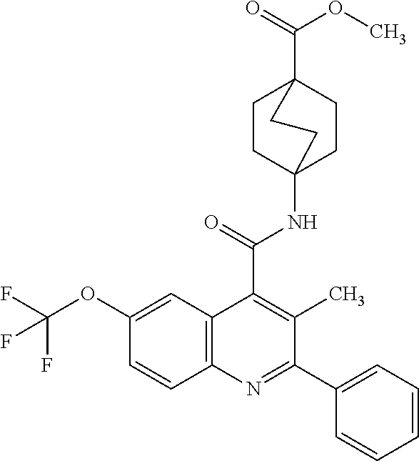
C1CC2(NC(=O)C3=C(C)C(C4=CC=CC=C4)=NC4=C3C=C(OC(F)(F)F)C=C4)CCC1(C(=O)OC)CC2
